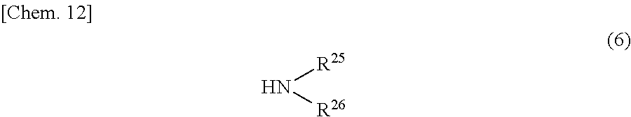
[R25]N[R26]
